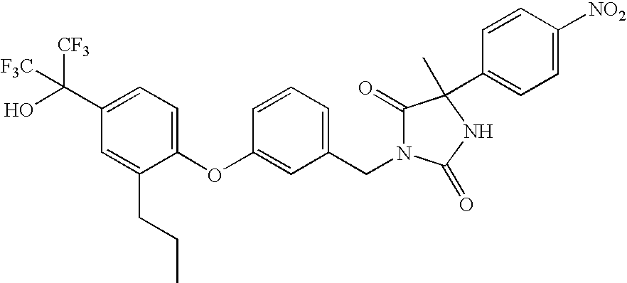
C1(OC2=CC(CN3C(=O)C(C)(C4=CC=C([NO2])C=C4)NC3=O)=CC=C2)=CC=C(C(O)([CF3])[F3C])C=C1CCC
